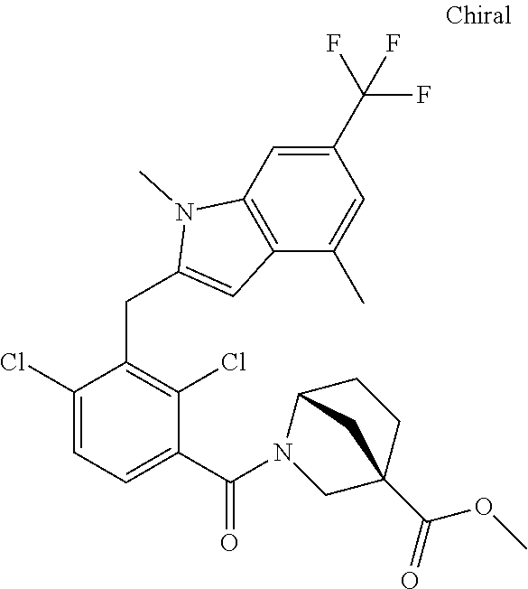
C1(Cl)=CC=C(C(=O)N2CC3(C(OC)=O)CCC2C3)C(Cl)=C1CC1=CC2=C(N1C)C=C(C(F)(F)F)C=C2C
